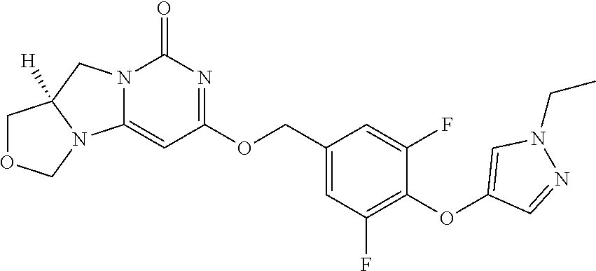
C1(COC2=NC(=O)N3C(=C2)N2C([H])(C3)COC2)=CC(F)=C(OC2=CN(CC)N=C2)C(F)=C1
